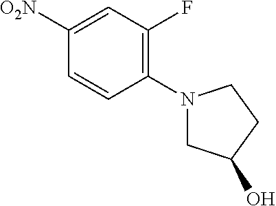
C1(N2CC(O)CC2)=C(F)C=C([O2N])C=C1
